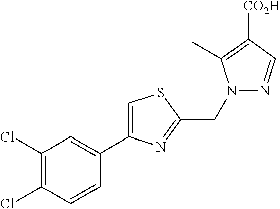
C1(Cl)=C(Cl)C=CC(C2=CSC(CN3N=CC([CO2H])=C3C)=N2)=C1
